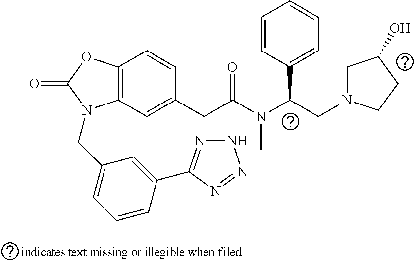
C12=C(C=CC(CC(=O)N(C(CN3CC(O)CC3)C3=CC=CC=C3)C)=C1)OC(=O)N2CC1=CC=CC(C2=NNN=N2)=C1
